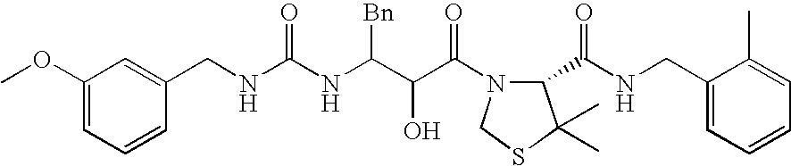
C1(CNC(NC(C(C(=O)N2C(C(NCC3=CC=CC=C3C)=O)C(C)(C)SC2)O)[Bn])=O)=CC(OC)=CC=C1
